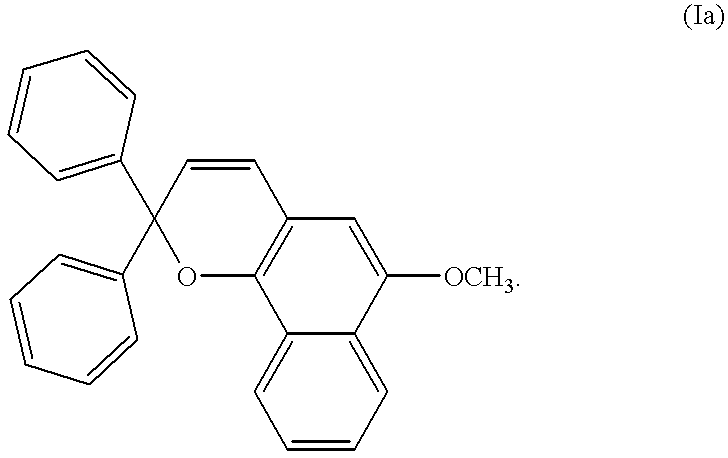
C1([OCH3])=CC2=C(C3=CC=CC=C13)OC(C1=CC=CC=C1)(C1=CC=CC=C1)C=C2
